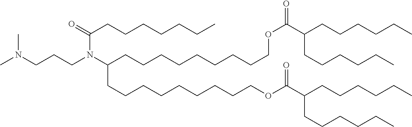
N(CCCN(C(CCCCCCC)=O)C(CCCCCCCCCOC(=O)C(CCCCCC)CCCCCC)CCCCCCCCCOC(C(CCCCCC)CCCCCC)=O)(C)C
